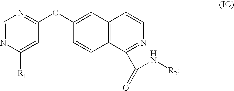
O(C1=NC=NC([R1])=C1)C1=CC2=C(C=C1)C(C(=O)N[R2])=NC=C2
